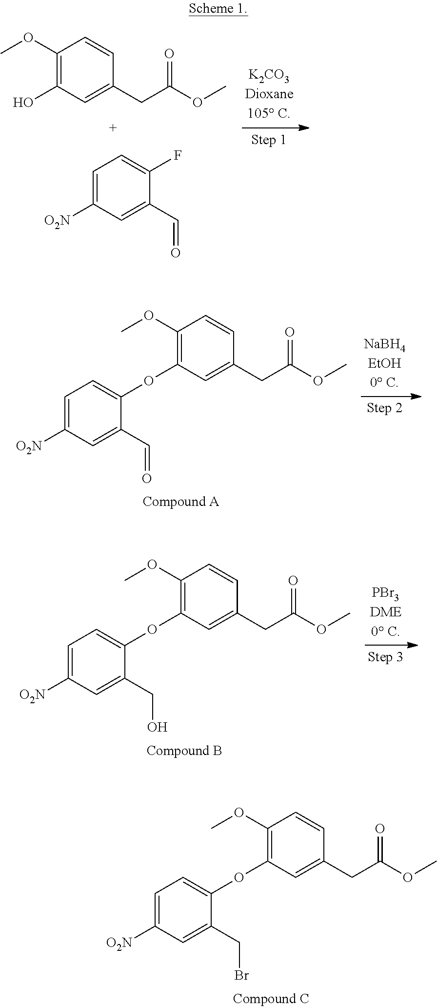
COC1=C(O)C=C(CC(OC)=O)C=C1.C1=C([O2N])C=C(C=O)C(F)=C1.C1=C([O2N])C=C(CBr)C(OC2=C(OC)C=CC(CC(OC)=O)=C2)=C1.C1=C([O2N])C=C(C=O)C(OC2=C(OC)C=CC(CC(OC)=O)=C2)=C1.C1=C([O2N])C=C(CO)C(OC2=C(OC)C=CC(CC(OC)=O)=C2)=C1
